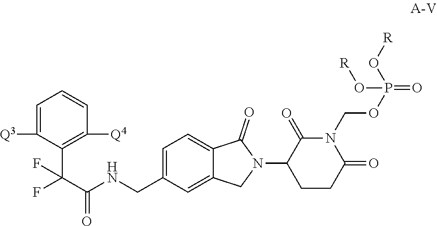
C1=C(CNC(C(F)(C2=C([Q4])C=CC=C2[Q3])F)=O)C=C2C(=C1)C(=O)N(C1CCC(=O)N(COP(=O)(O[R])O[R])C1=O)C2
